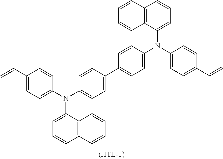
C1(C=C)=CC=C(N(C2=CC=C(C3=CC=C(N(C4=CC=C(C=C)C=C4)C4=CC=CC5=C4C=CC=C5)C=C3)C=C2)C2=CC=CC3=C2C=CC=C3)C=C1
